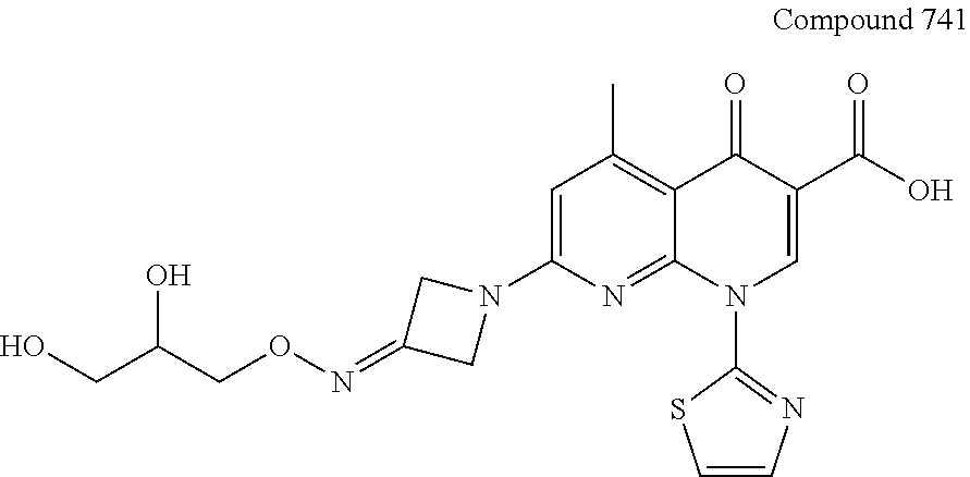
C(CON=C1CN(C2=CC(C)=C3C(=N2)N(C2=NC=CS2)C=C(C(O)=O)C3=O)C1)(O)CO
